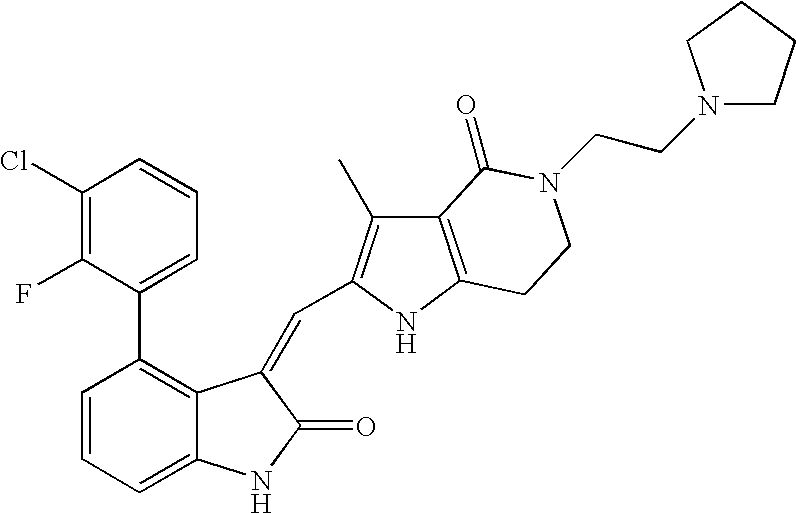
C1=CC=C2C(=C1C1=CC=CC(Cl)=C1F)C(=CC1=C(C)C3=C(N1)CCN(CCN1CCCC1)C3=O)C(=O)N2
